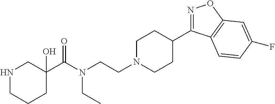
N1=C(C2CCN(CCN(C(=O)C3(O)CNCCC3)CC)CC2)C2=C(O1)C=C(F)C=C2
